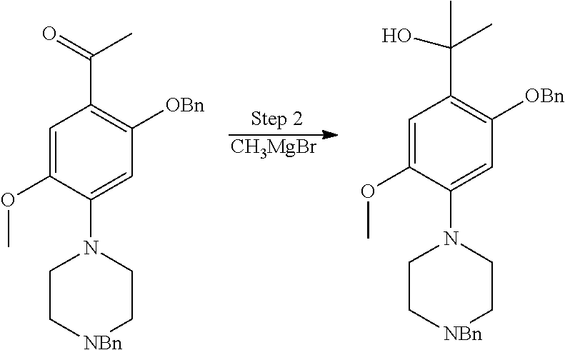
C1=C(OC)C(N2CC[NBn]CC2)=CC([OBn])=C1C(C)=O.[CH3MgBr].C1=C(OC)C(N2CC[NBn]CC2)=CC([OBn])=C1C(C)(O)C
